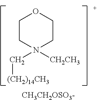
[CH3CH2OSO3-].C1CN(C[(CH2)14CH3])([CH2CH3])CCO1
